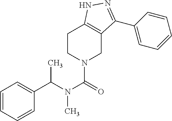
C(N(C(=O)N1CC2=C(CC1)NN=C2C1=CC=CC=C1)C)(C1=CC=CC=C1)C
